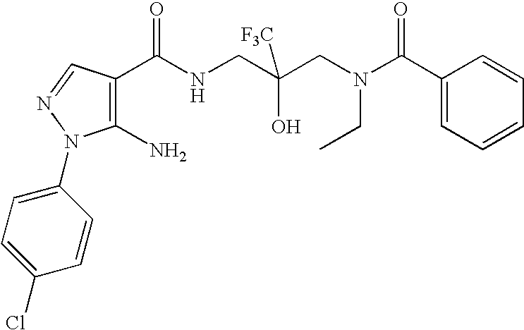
C1(C(NCC(CN(C(C2=CC=CC=C2)=O)CC)(O)[F3C])=O)=C(N)N(C2=CC=C(Cl)C=C2)N=C1
